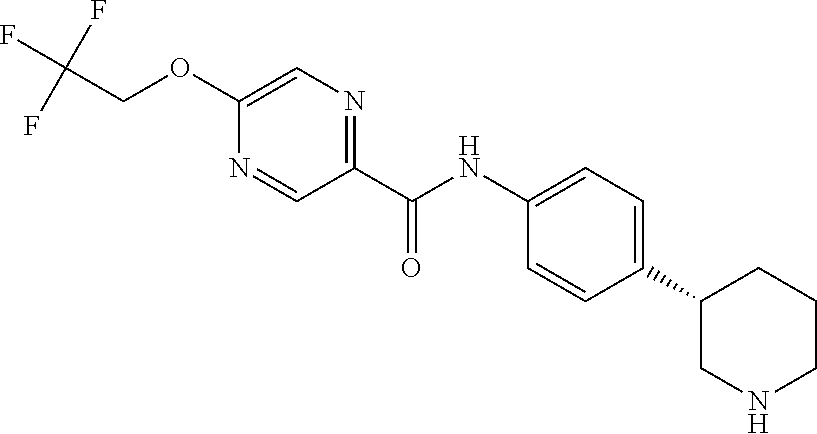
C1(C2=CC=C(NC(C3=NC=C(OCC(F)(F)F)N=C3)=O)C=C2)CNCCC1
